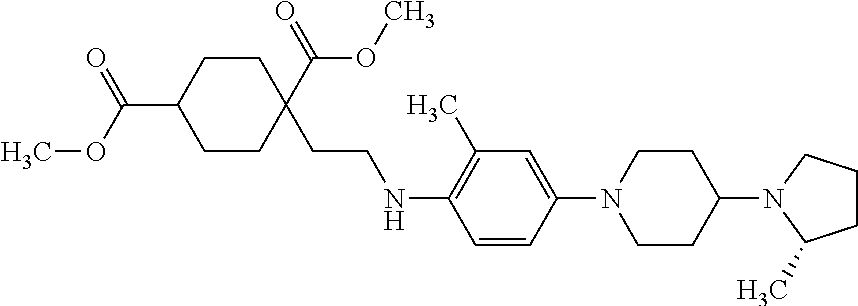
COC(C1CCC(C(OC)=O)(CCNC2=C(C)C=C(N3CCC(N4C(C)CCC4)CC3)C=C2)CC1)=O
